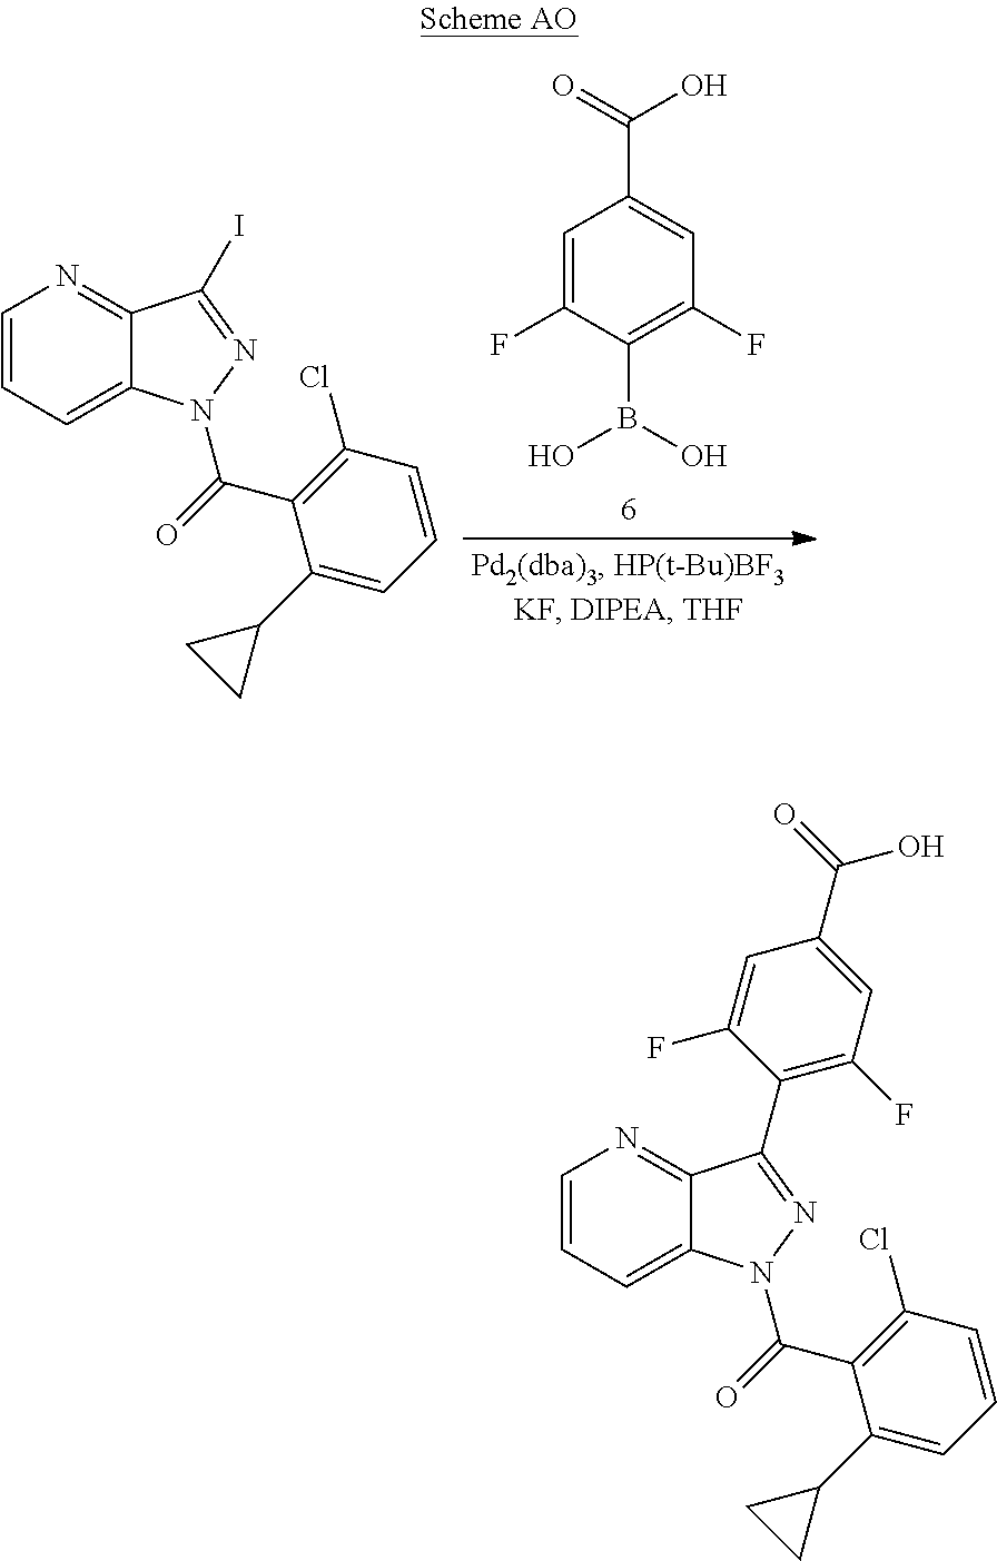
C1=C(F)C(B(O)O)=C(F)C=C1C(=O)O.C1=CC=C2C(=N1)C(I)=NN2C(=O)C1=C(Cl)C=CC=C1C1CC1.C1=CC=C2C(=N1)C(C1=C(F)C=C(C(O)=O)C=C1F)=NN2C(=O)C1=C(Cl)C=CC=C1C1CC1
